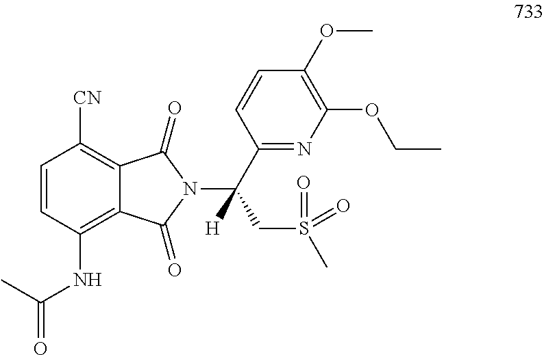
C1=CC(NC(=O)C)=C2C(=C1[CN])C(=O)N(C(C1=NC(OCC)=C(OC)C=C1)(CS(C)(=O)=O)[H])C2=O
